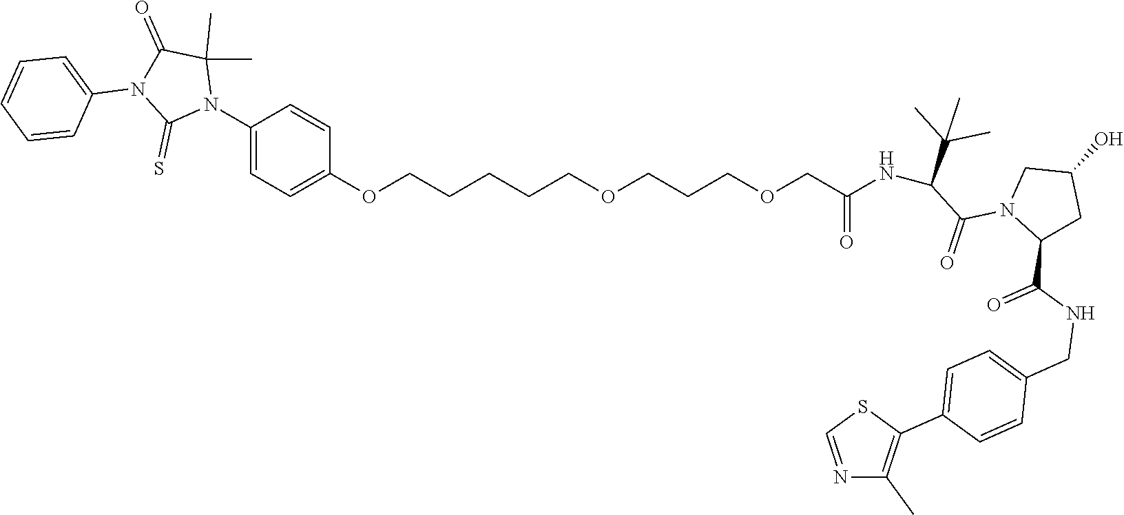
C1(N2C(C)(C)C(=O)N(C3=CC=CC=C3)C2=S)=CC=C(OCCCCCOCCCOCC(=O)NC(C(N2C(C(NCC3=CC=C(C4=C(C)N=CS4)C=C3)=O)CC(O)C2)=O)C(C)(C)C)C=C1
